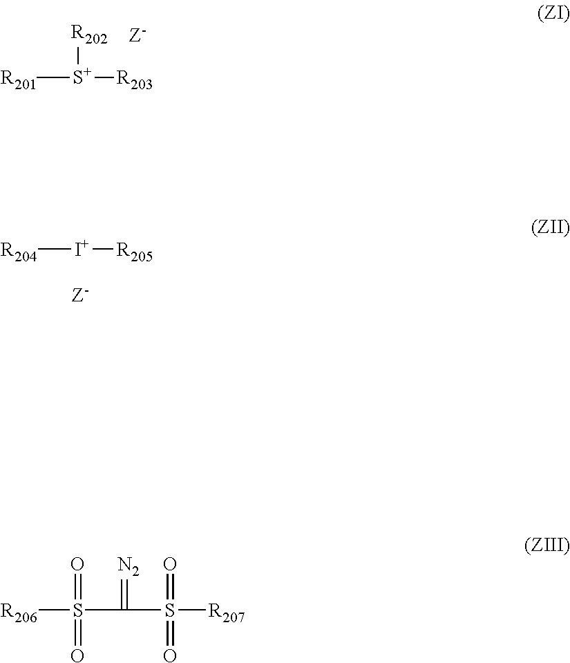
[R201][S+]([R203])[R202].[Z-].[R204][I+][R205].[Z-].[R206]S(C(S(=O)(=O)[R207])=[N2])(=O)=O
